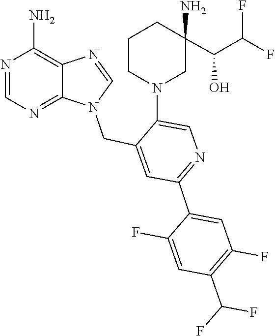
C1=NC2=C(N)N=CN=C2N1CC1=CC(C2=CC(F)=C(C(F)F)C=C2F)=NC=C1N1CC(N)(C(C(F)F)O)CCC1
